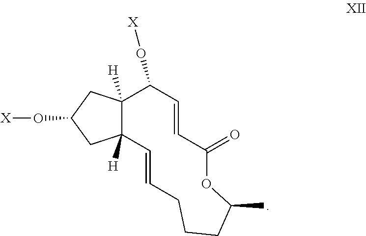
C12([H])C([H])(CC(O[X])C1)C(O[X])C=CC(=O)OC(C)CCCC=C2
